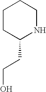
C1C(CCO)NCCC1
